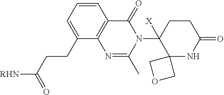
C1=CC2=C(C(CCC([RHN])=O)=C1)N=C(C)N(C1([X])C3(NC(=O)CC1)COC3)C2=O
